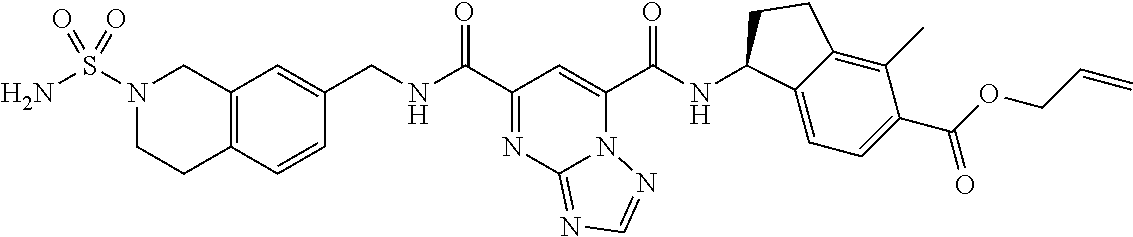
N12C(C(NC3C4=CC=C(C(OCC=C)=O)C(C)=C4CC3)=O)=CC(C(NCC3=CC4=C(C=C3)CCN(S(N)(=O)=O)C4)=O)=NC1=NC=N2
